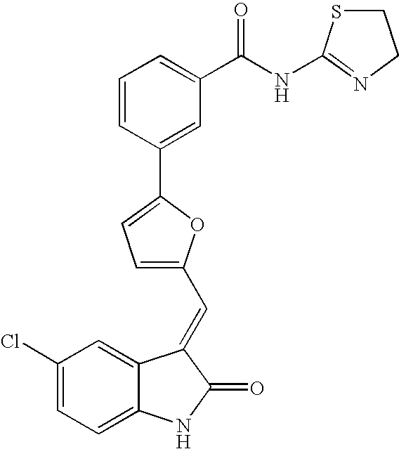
C1(Cl)=CC=C2C(=C1)C(=CC1=CC=C(C3=CC(C(NC4=NCCS4)=O)=CC=C3)O1)C(=O)N2
